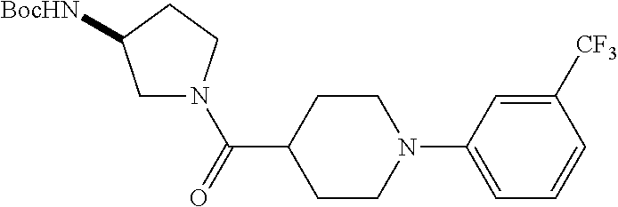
C1([CF3])=CC(N2CCC(C(=O)N3CC([BocHN])CC3)CC2)=CC=C1
